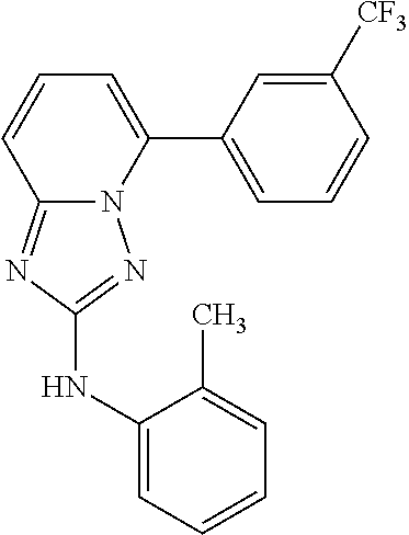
C1([CF3])=CC(C2=CC=CC3=NC(NC4=CC=CC=C4C)=NN23)=CC=C1
